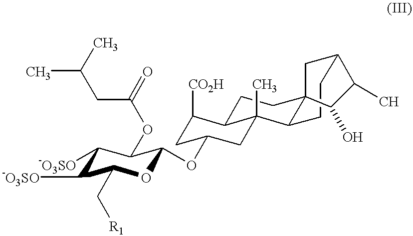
C1([-O3SO])C([-O3SO])C(C[R1])OC(OC2CC([CO2H])C3CCC45CC(CCC4C3(C)C2)C(C)C5O)C1OC(CC(C)C)=O
